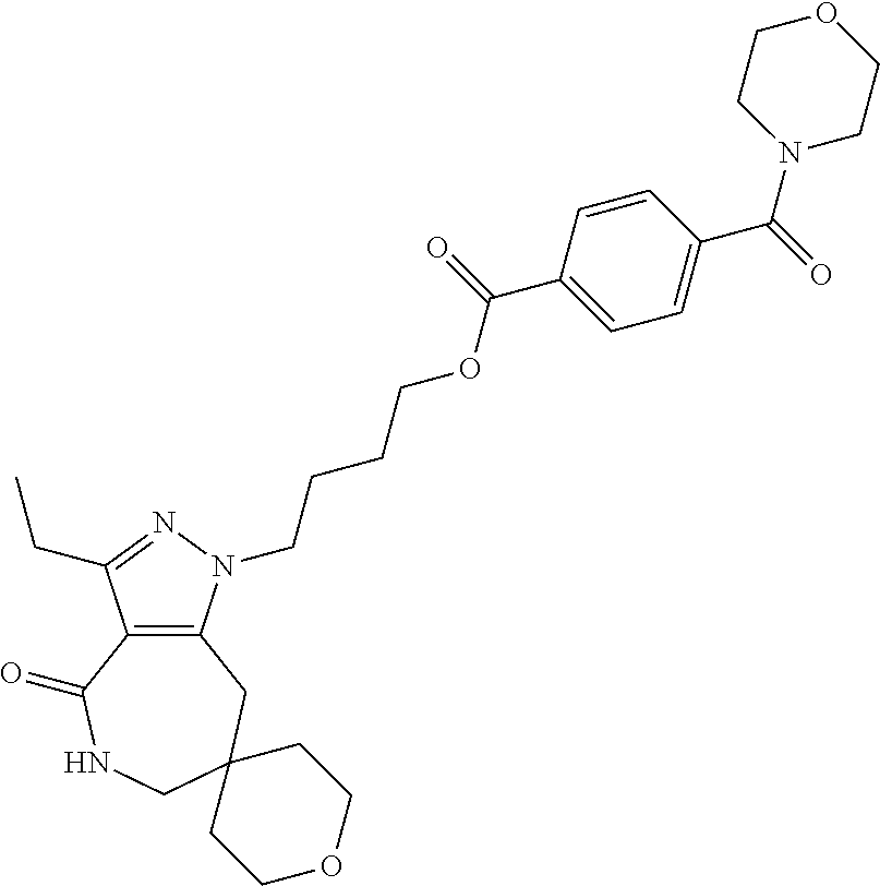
C12=C(CC3(CNC1=O)CCOCC3)N(CCCCOC(C1=CC=C(C(=O)N3CCOCC3)C=C1)=O)N=C2CC
